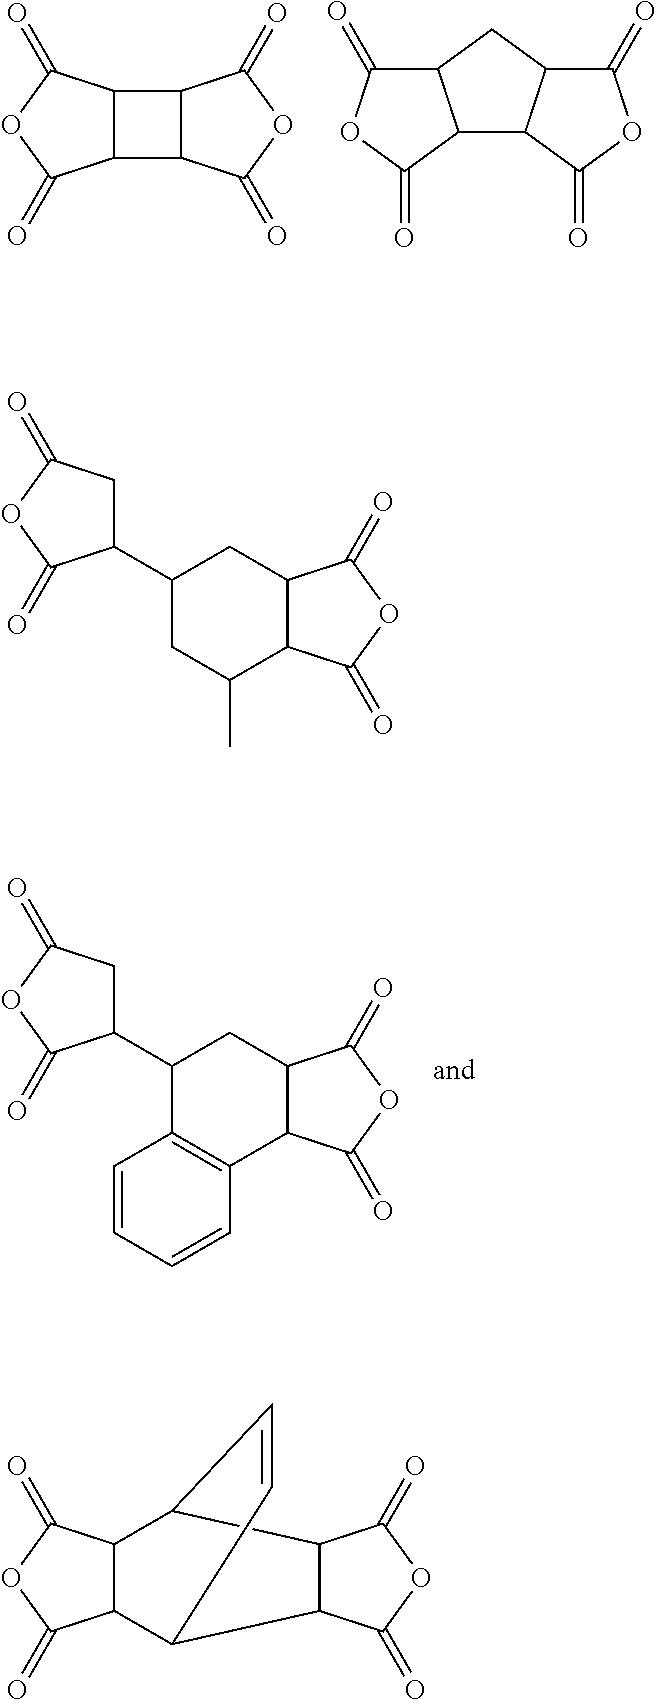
C12C(C(=O)OC1=O)C1C2C(=O)OC1=O.C12C(=O)OC(=O)C1C1C(C2)C(=O)OC1=O.C12C(C(=O)OC1=O)CC(C1CC(=O)OC1=O)C1=C2C=CC=C1.C12C(C(=O)OC1=O)CC(C1CC(=O)OC1=O)CC2C.C12C(C(=O)OC1=O)C1C3C(C(=O)OC3=O)C2C=C1
